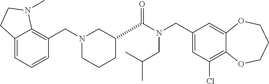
C1(CN(C(=O)C2CCCN(CC3=C4C(=CC=C3)CCN4C)C2)CC(C)C)=CC(Cl)=C2C(=C1)OCCCO2
